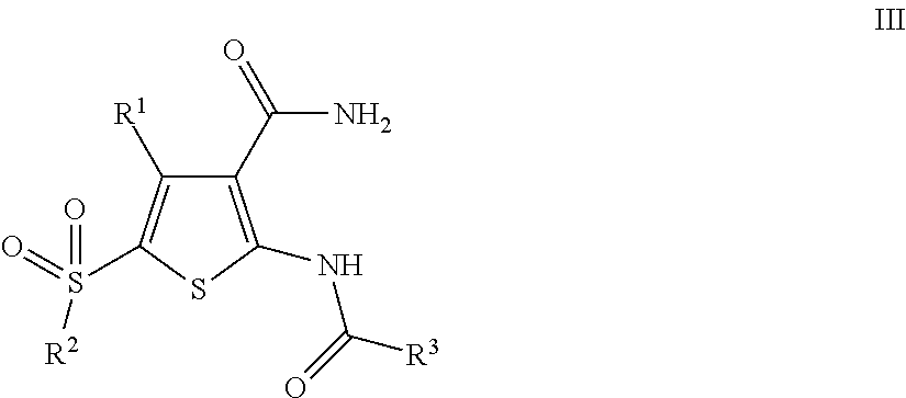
C1(C(=O)N)=C(NC(=O)[R3])SC(S([R2])(=O)=O)=C1[R1]
